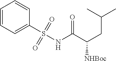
C1=CC=C(S(NC(C(CC(C)C)[NHBoc])=O)(=O)=O)C=C1
